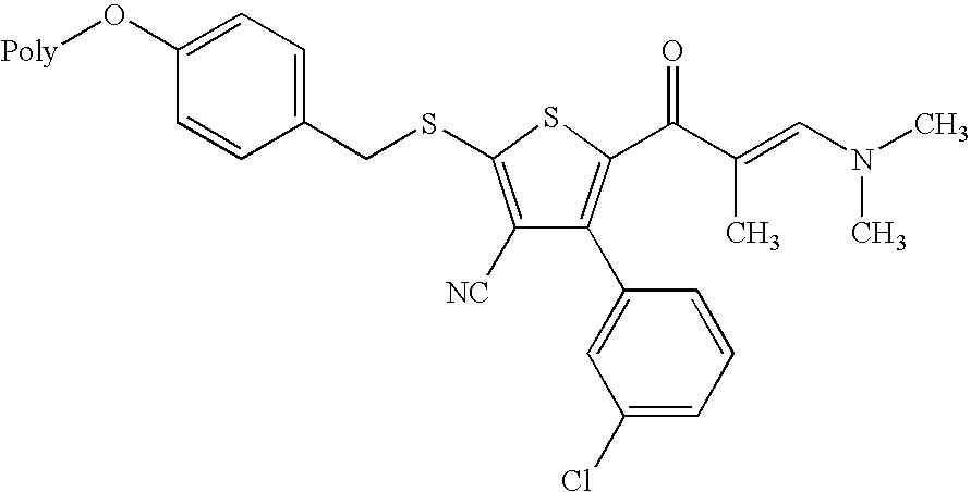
C1(CSC2=C([NC])C(C3=CC(Cl)=CC=C3)=C(C(C(C)=CN(C)C)=O)S2)=CC=C(O[Poly])C=C1
